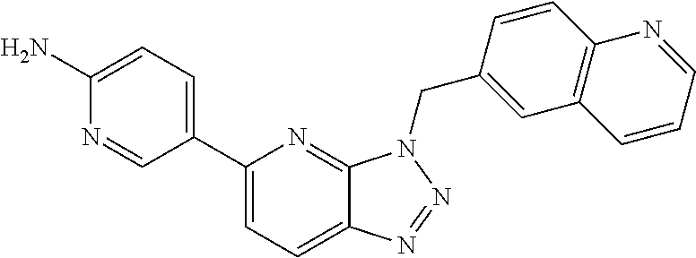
C12=CC=C(C3=CC=C(N)N=C3)N=C1N(CC1=CC3=C(C=C1)N=CC=C3)N=N2
